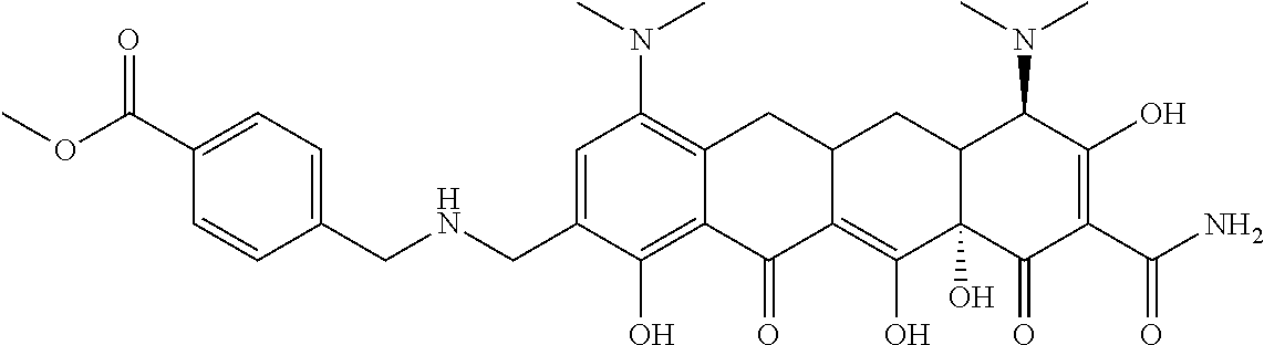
C1=C(CNCC2=CC=C(C(OC)=O)C=C2)C(O)=C2C(=C1N(C)C)CC1C(=C(O)C3(O)C(C1)C(N(C)C)C(O)=C(C(N)=O)C3=O)C2=O
